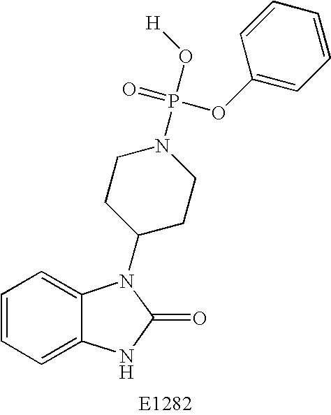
C1=CC=C2C(=C1)N(C1CCN(P(O[H])(=O)OC3=CC=CC=C3)CC1)C(=O)N2
